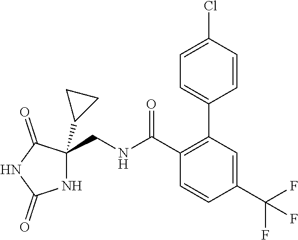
N1C(CNC(C2=C(C3=CC=C(Cl)C=C3)C=C(C(F)(F)F)C=C2)=O)(C2CC2)C(=O)NC1=O
